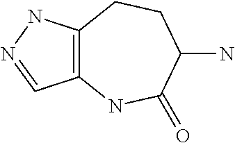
C12=C(NN=C1)CCC(N)C(=O)N2
